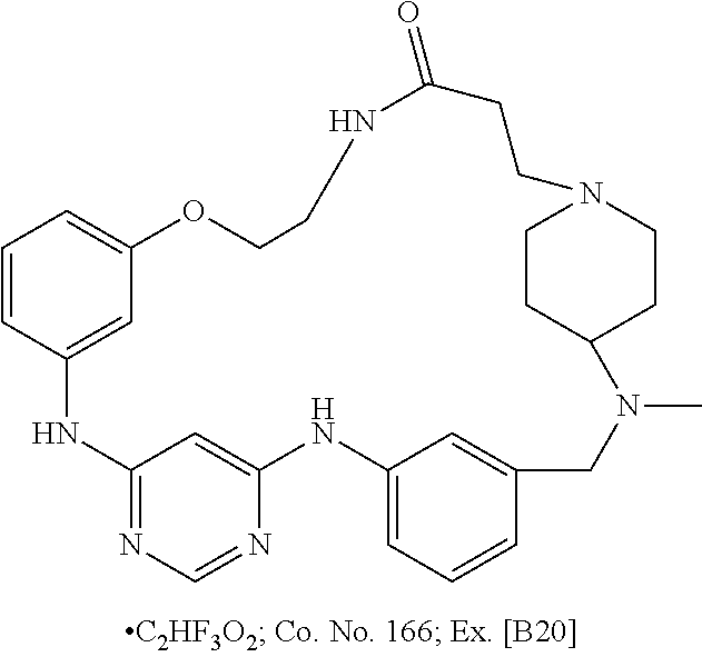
C12=NC=NC(=C1)NC1=CC=CC(=C1)CN(C)C1CCN(CC1)CCC(=O)NCCOC1=CC=CC(=C1)N2
